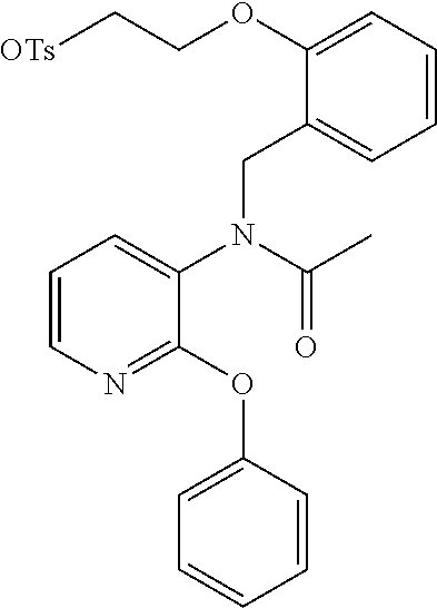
C1=CN=C(OC2=CC=CC=C2)C(N(CC2=CC=CC=C2OCC[OTs])C(C)=O)=C1
